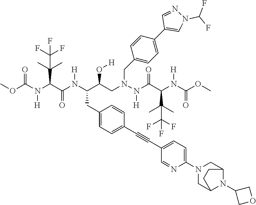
COC(N(C(C(N(C(C(CN(N(C(C(N(C(OC)=O)[H])C(C)(C)C(F)(F)F)=O)[H])CC1=CC=C(C2=CN(C(F)F)N=C2)C=C1)O[H])CC1=CC=C(C#CC2=CC=C(N3CC4N(C5COC5)C(C3)CC4)N=C2)C=C1)[H])=O)C(C)(C)C(F)(F)F)[H])=O
